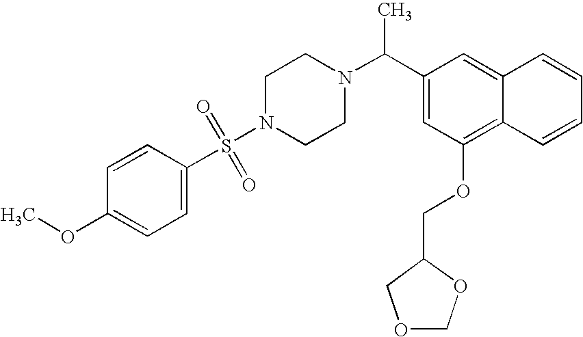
C1(OC)=CC=C(S(N2CCN(C(C3=CC(OCC4COCO4)=C4C(=C3)C=CC=C4)C)CC2)(=O)=O)C=C1
